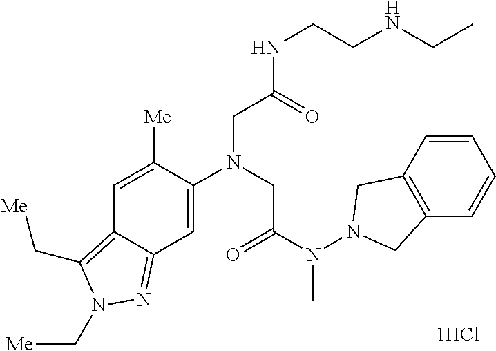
C1=C([Me])C(N(CC(N(N2CC3=C(C2)C=CC=C3)C)=O)CC(NCCNCC)=O)=CC2=NN(C[Me])C(C[Me])=C12.[1HCl]
